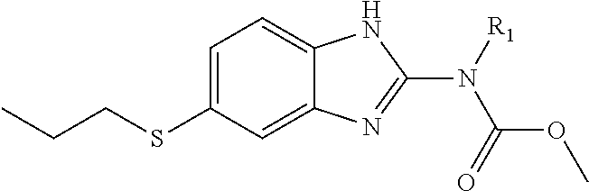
C1=C(SCCC)C=C2C(=C1)NC(N([R1])C(=O)OC)=N2
